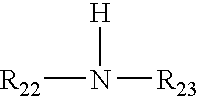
N([R22])([R23])[H]
